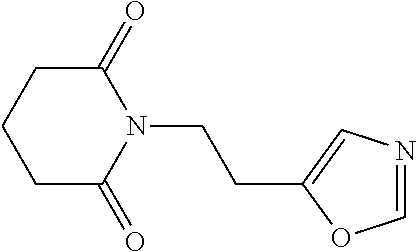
C(CN1C(=O)CCCC1=O)C1=CN=CO1
